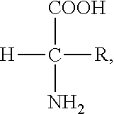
[H]C([COOH])(N)[R]
